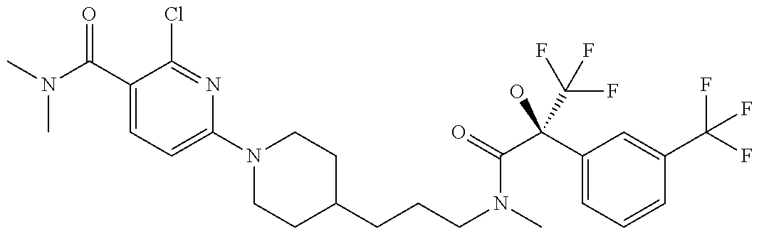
CN(C(C1=CC=C(N2CCC(CCCN(C)C(=O)C(C3=CC=CC(C(F)(F)F)=C3)(O)C(F)(F)F)CC2)N=C1Cl)=O)C
